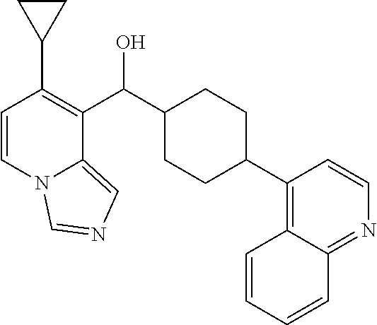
C1=CN2C(=CN=C2)C(C(C2CCC(C3=C4C(=NC=C3)C=CC=C4)CC2)O)=C1C1CC1
